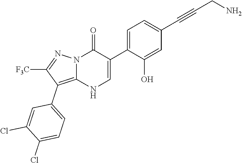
O=C1N2C(=C(C3=CC=C(Cl)C(Cl)=C3)C([F3C])=N2)NC=C1C1=CC=C(C#CCN)C=C1O
